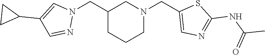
C1(CN2C=C(C3CC3)C=N2)CCCN(CC2=CN=C(NC(=O)C)S2)C1
